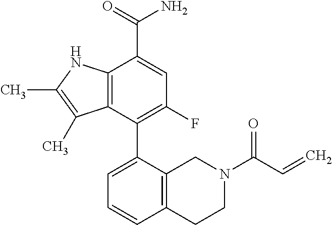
C12=C(NC(C)=C1C)C(C(=O)N)=CC(F)=C2C1=CC=CC2=C1CN(C(C=C)=O)CC2
